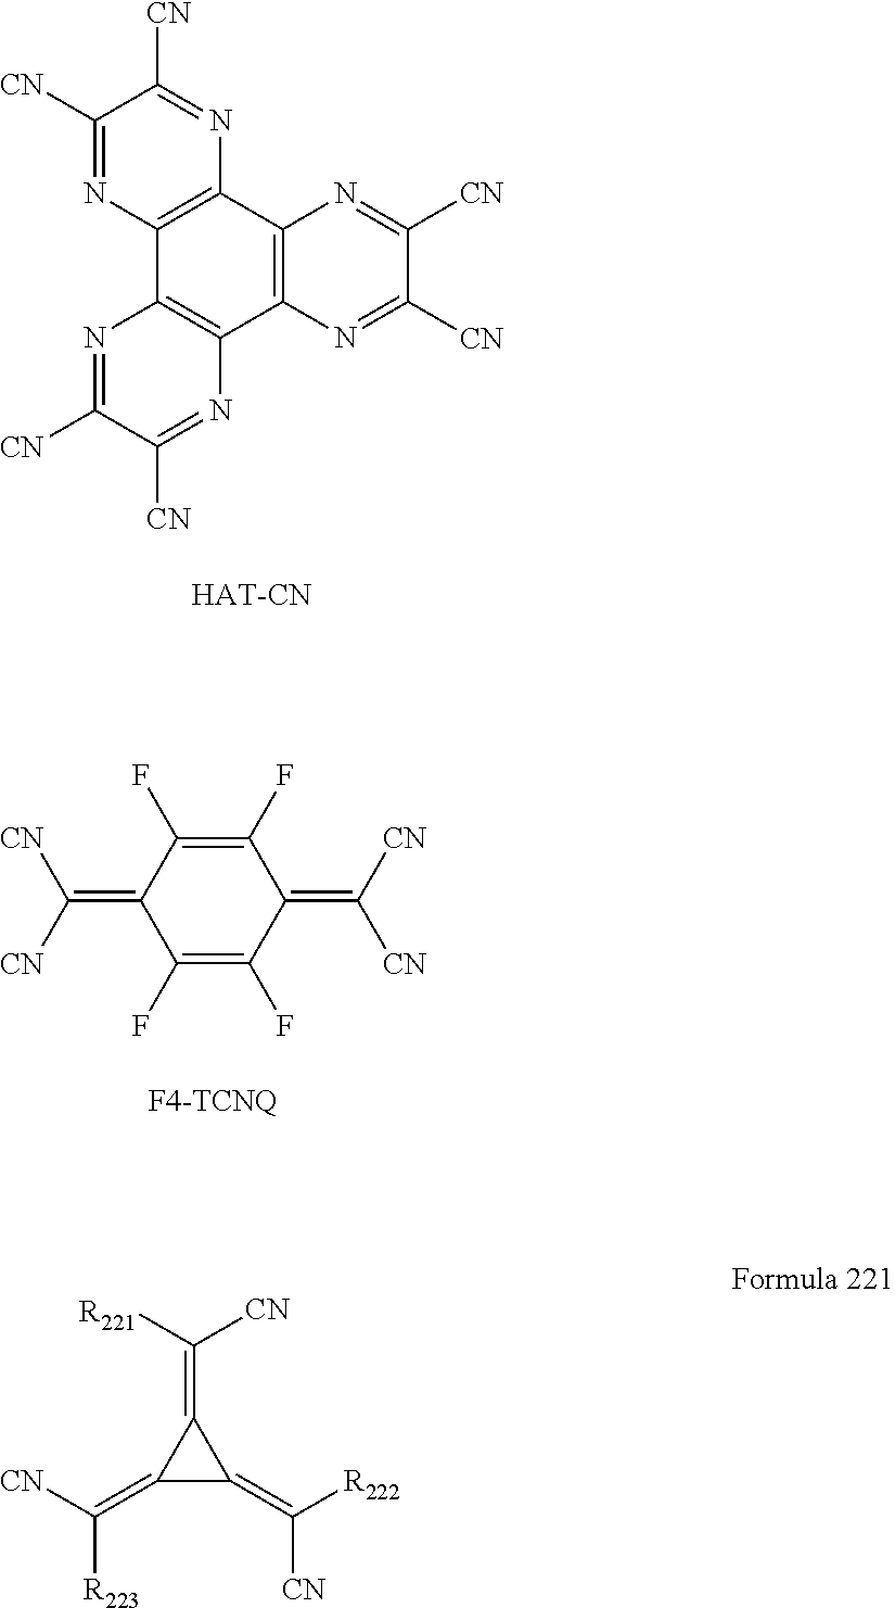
C1([CN])=NC2=C(N=C1[CN])C1=C(C3=C2N=C([CN])C([CN])=N3)N=C([CN])C([CN])=N1.C1(F)=C(F)C(=C([CN])[CN])C(F)=C(F)C1=C([CN])[CN].C([R221])([CN])=C1C(=C([CN])[R223])C1=C([R222])[CN]
